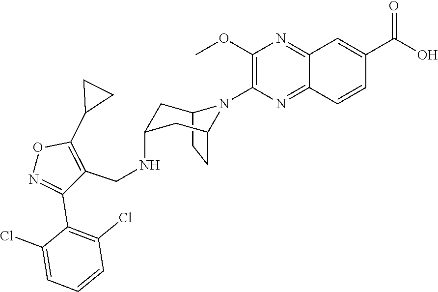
C12CCC(CC(NCC3=C(C4CC4)ON=C3C3=C(Cl)C=CC=C3Cl)C1)N2C1=C(OC)N=C2C(=N1)C=CC(C(O)=O)=C2
